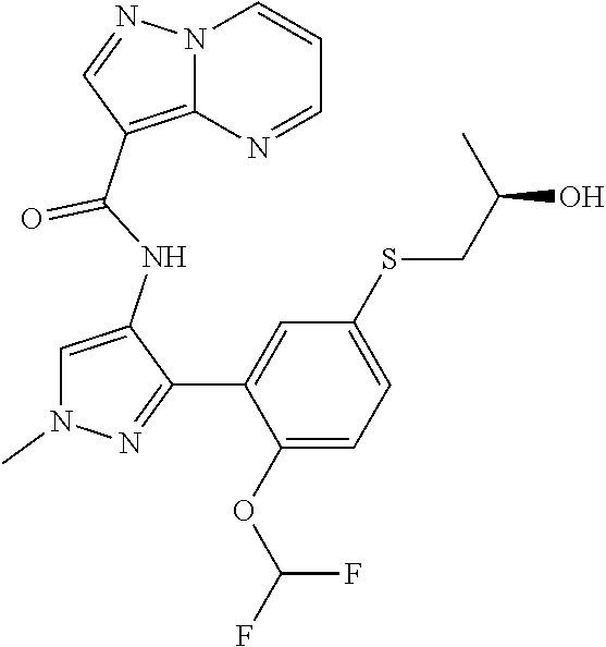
C1=C(NC(C2=C3N(N=C2)C=CC=N3)=O)C(C2=CC(SCC(O)C)=CC=C2OC(F)F)=NN1C
